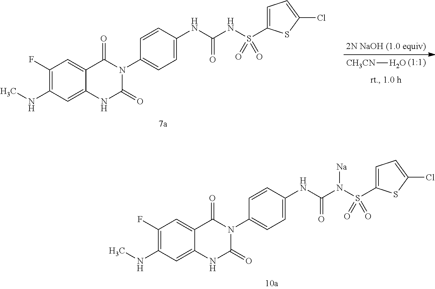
C1(F)=C(NC)C=C2C(=C1)C(=O)N(C1=CC=C(NC(NS(C3=CC=C(Cl)S3)(=O)=O)=O)C=C1)C(=O)N2.[CH3CN]O.C1(F)=C(NC)C=C2C(=C1)C(=O)N(C1=CC=C(NC(N(S(C3=CC=C(Cl)S3)(=O)=O)[Na])=O)C=C1)C(=O)N2
